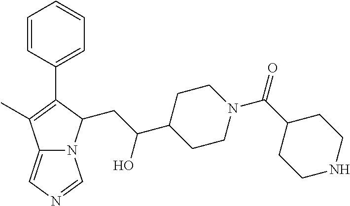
C12=CN=CN1C(CC(C1CCN(C(C3CCNCC3)=O)CC1)O)C(C1=CC=CC=C1)=C2C
